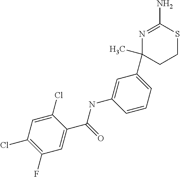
N1=C(N)SCCC1(C)C1=CC=CC(NC(C2=CC(F)=C(Cl)C=C2Cl)=O)=C1
